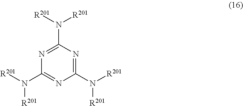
N1=C(N([R201])[R201])N=C(N([R201])[R201])N=C1N([R201])[R201]
